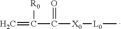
[R0]C(C(=O)[X0][L0]C)=C
